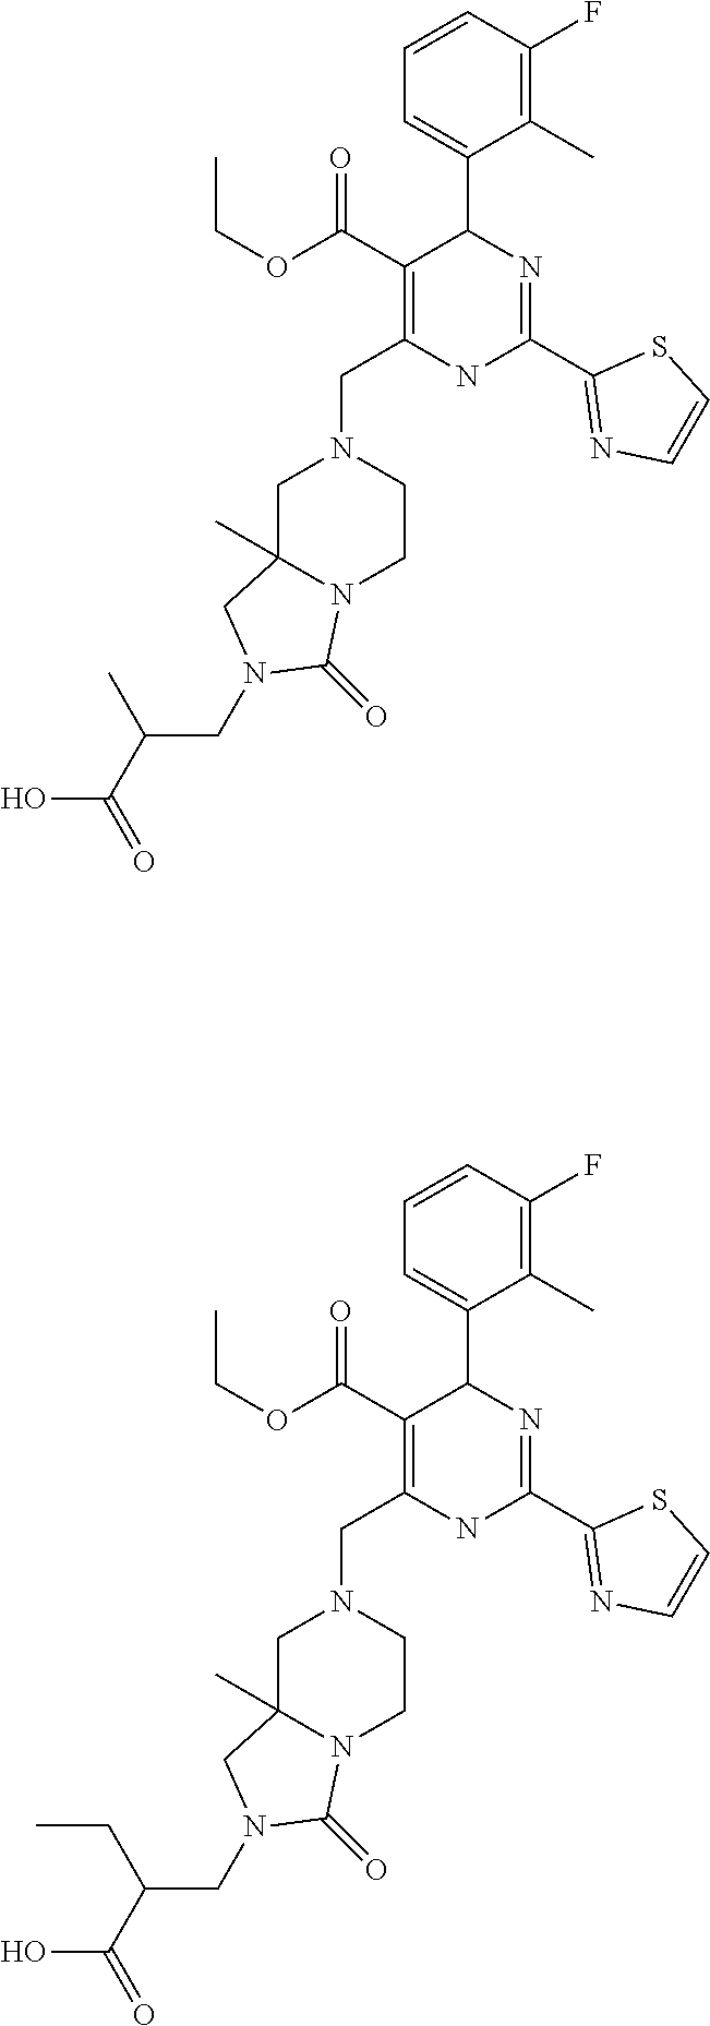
C1C2(C)N(CCN1CC1=C(C(OCC)=O)C(C3=CC=CC(F)=C3C)N=C(C3=NC=CS3)N1)C(=O)N(CC(C(=O)O)C)C2.C1C2(C)N(CCN1CC1=C(C(OCC)=O)C(C3=CC=CC(F)=C3C)N=C(C3=NC=CS3)N1)C(=O)N(CC(C(=O)O)CC)C2
